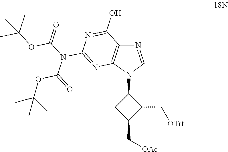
N1=CN(C2CC(C[OAc])C2C[OTrt])C2=C1C(O)=NC(N(C(=O)OC(C)(C)C)C(=O)OC(C)(C)C)=N2
